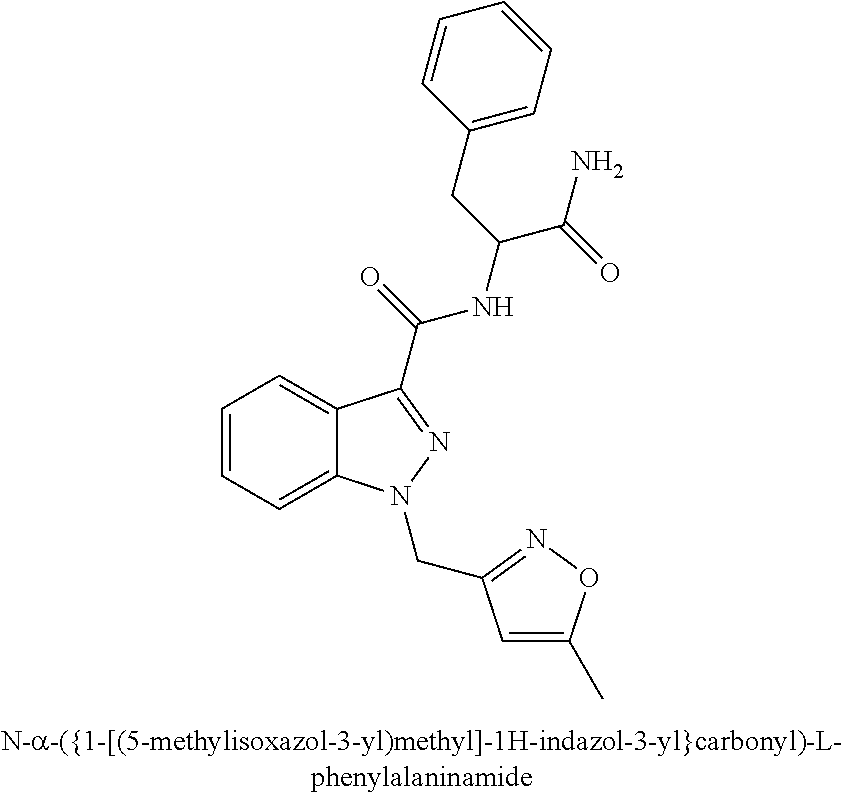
C1=CC=C2C(=C1)C(C(NC(CC1=CC=CC=C1)C(=O)N)=O)=NN2CC1=NOC(C)=C1
